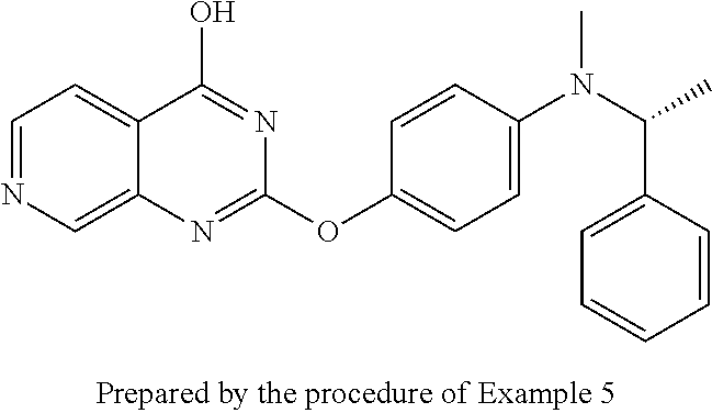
C1=NC=C2C(=C1)C(O)=NC(OC1=CC=C(N(C(C)C3=CC=CC=C3)C)C=C1)=N2
